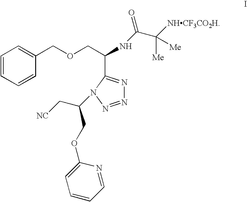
C(C[NC])(N1C(C(COCC2=CC=CC=C2)NC(C([NHCF3CO2H])([Me])[Me])=O)=NN=N1)COC1=CC=CC=N1
